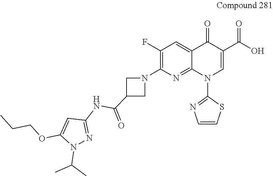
C1(F)=C(N2CC(C(NC3=NN(C(C)C)C(OCCC)=C3)=O)C2)N=C2C(=C1)C(=O)C(C(O)=O)=CN2C1=NC=CS1
